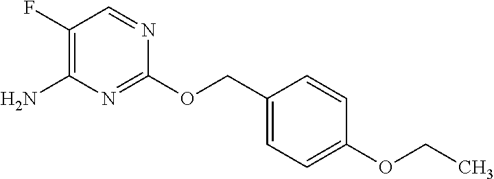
C1(OCC2=CC=C(OCC)C=C2)=NC(N)=C(F)C=N1
